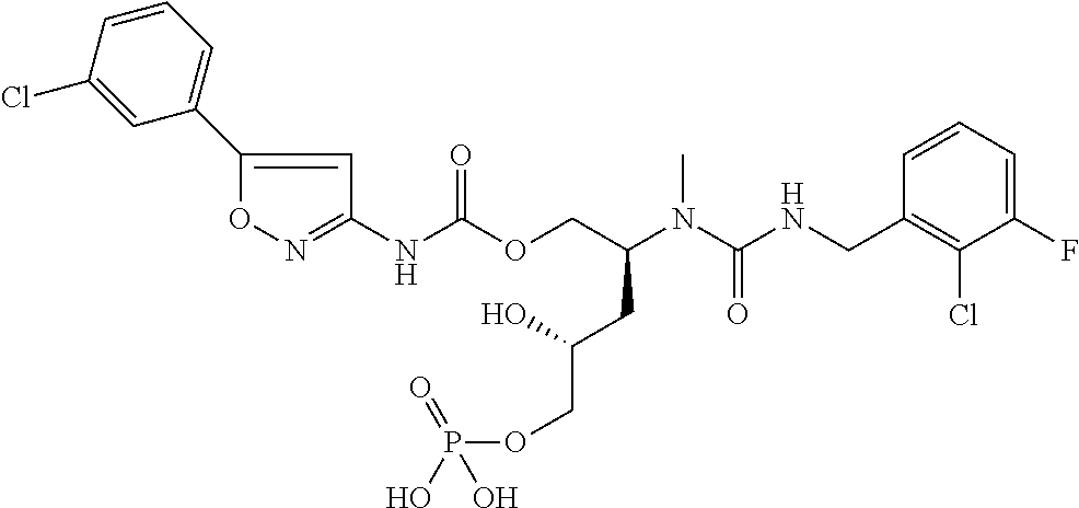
C1=CC(CNC(N(C(COC(NC2=NOC(C3=CC=CC(Cl)=C3)=C2)=O)CC(COP(=O)(O)O)O)C)=O)=C(Cl)C(F)=C1
